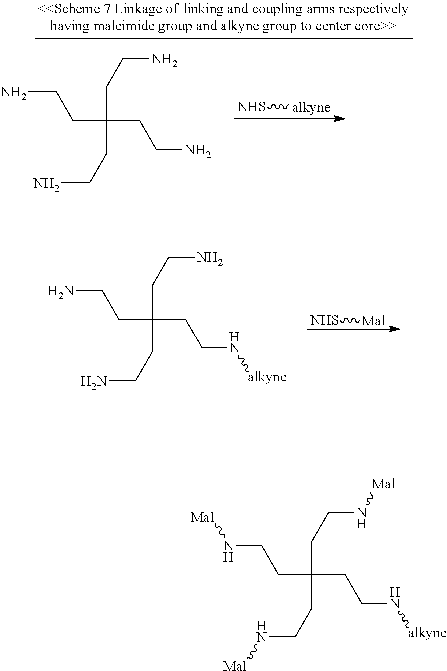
C(C(CCN[alkyne])(CCN)CCN)CN.[NHS][Mal].C(C(CCN)(CCN)CCN)CN.[NHS][alkyne].C(C(CCN[alkyne])(CCN[Mal])CCN[Mal])CN[Mal]
